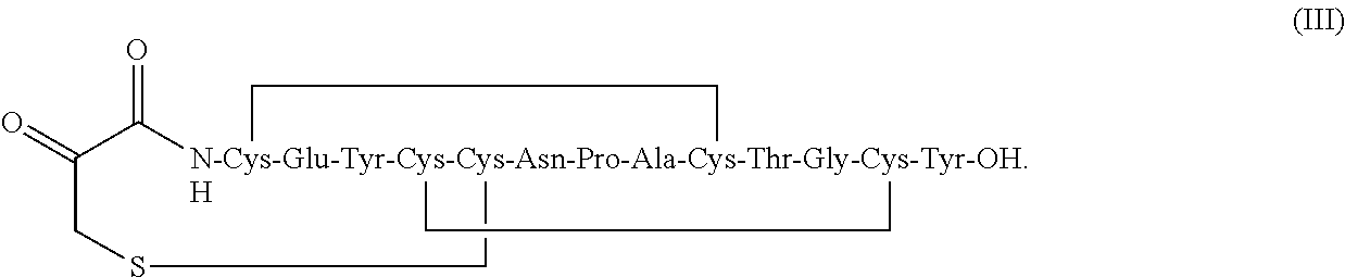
O=C1[N-Cys-Glu-Tyr-Cys-Cys-Asn-Pro-Ala-Cys-Thr-Gly-Cys-Tyr-OH.H]23(CSCC1=O)(CC2)CC3
